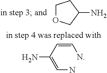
C1OCC(N)C1.NC(=CN)C=CN
